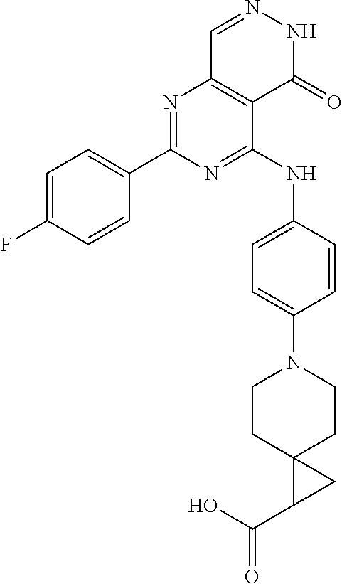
N1=C(C2=CC=C(F)C=C2)N=C(NC2=CC=C(N3CCC4(CC3)C(C(O)=O)C4)C=C2)C2=C1C=NNC2=O
